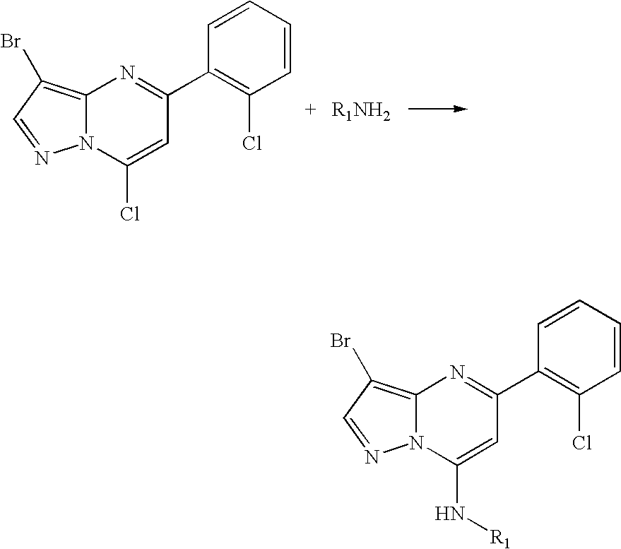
C12=C(Br)C=NN1C(Cl)=CC(C1=C(Cl)C=CC=C1)=N2.C12=C(Br)C=NN1C(N[R1])=CC(C1=C(Cl)C=CC=C1)=N2
